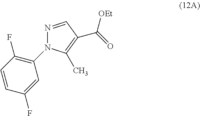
N1=CC(C(=O)[OEt])=C(C)N1C1=C(F)C=CC(F)=C1
